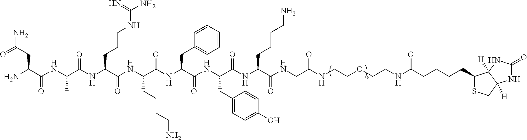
C1(=O)NC2([H])C([H])(N1)C(CCCCC(NCCOCCNC(=O)CNC(C(NC(C(NC(C(NC(C(NC(C(NC(C(NC(C(N)CC(N)=O)=O)C)=O)CCCNC(N)=N)=O)CCCCN)=O)CC1=CC=CC=C1)=O)CC1=CC=C(O)C=C1)=O)CCCCN)=O)=O)SC2
